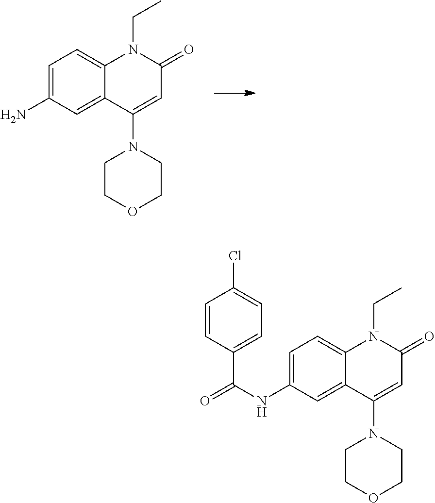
NC1=CC=C2C(=C1)C(N1CCOCC1)=CC(=O)N2CC.C1(NC(C2=CC=C(Cl)C=C2)=O)=CC=C2C(=C1)C(N1CCOCC1)=CC(=O)N2CC
